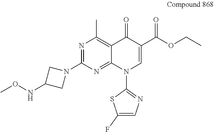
N1=C(N2CC(NOC)C2)N=C2C(=C1C)C(=O)C(C(OCC)=O)=CN2C1=NC=C(F)S1
